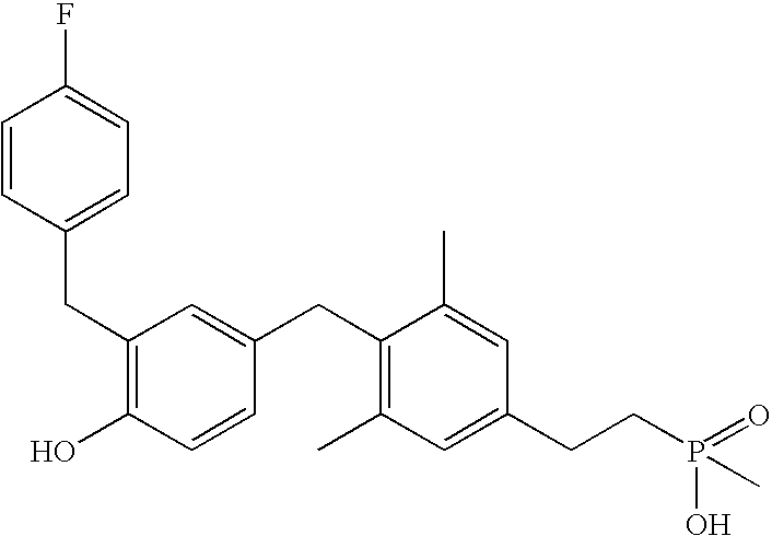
C1(CC2=CC=C(F)C=C2)=C(O)C=CC(CC2=C(C)C=C(CCP(=O)(O)C)C=C2C)=C1
